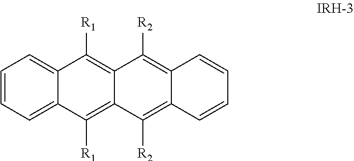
C1=CC=C2C(=C1)C([R1])=C1C(=C2[R1])C([R2])=C2C(=C1[R2])C=CC=C2
